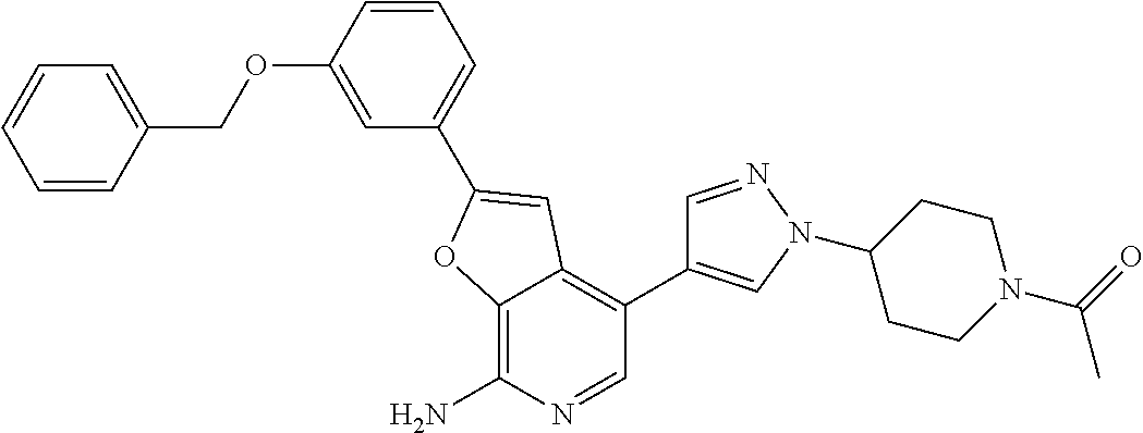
C12=C(N)N=CC(C3=CN(C4CCN(C(C)=O)CC4)N=C3)=C1C=C(C1=CC=CC(OCC3=CC=CC=C3)=C1)O2
